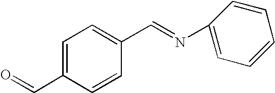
C1=C(C=O)C=CC(C=NC2=CC=CC=C2)=C1
